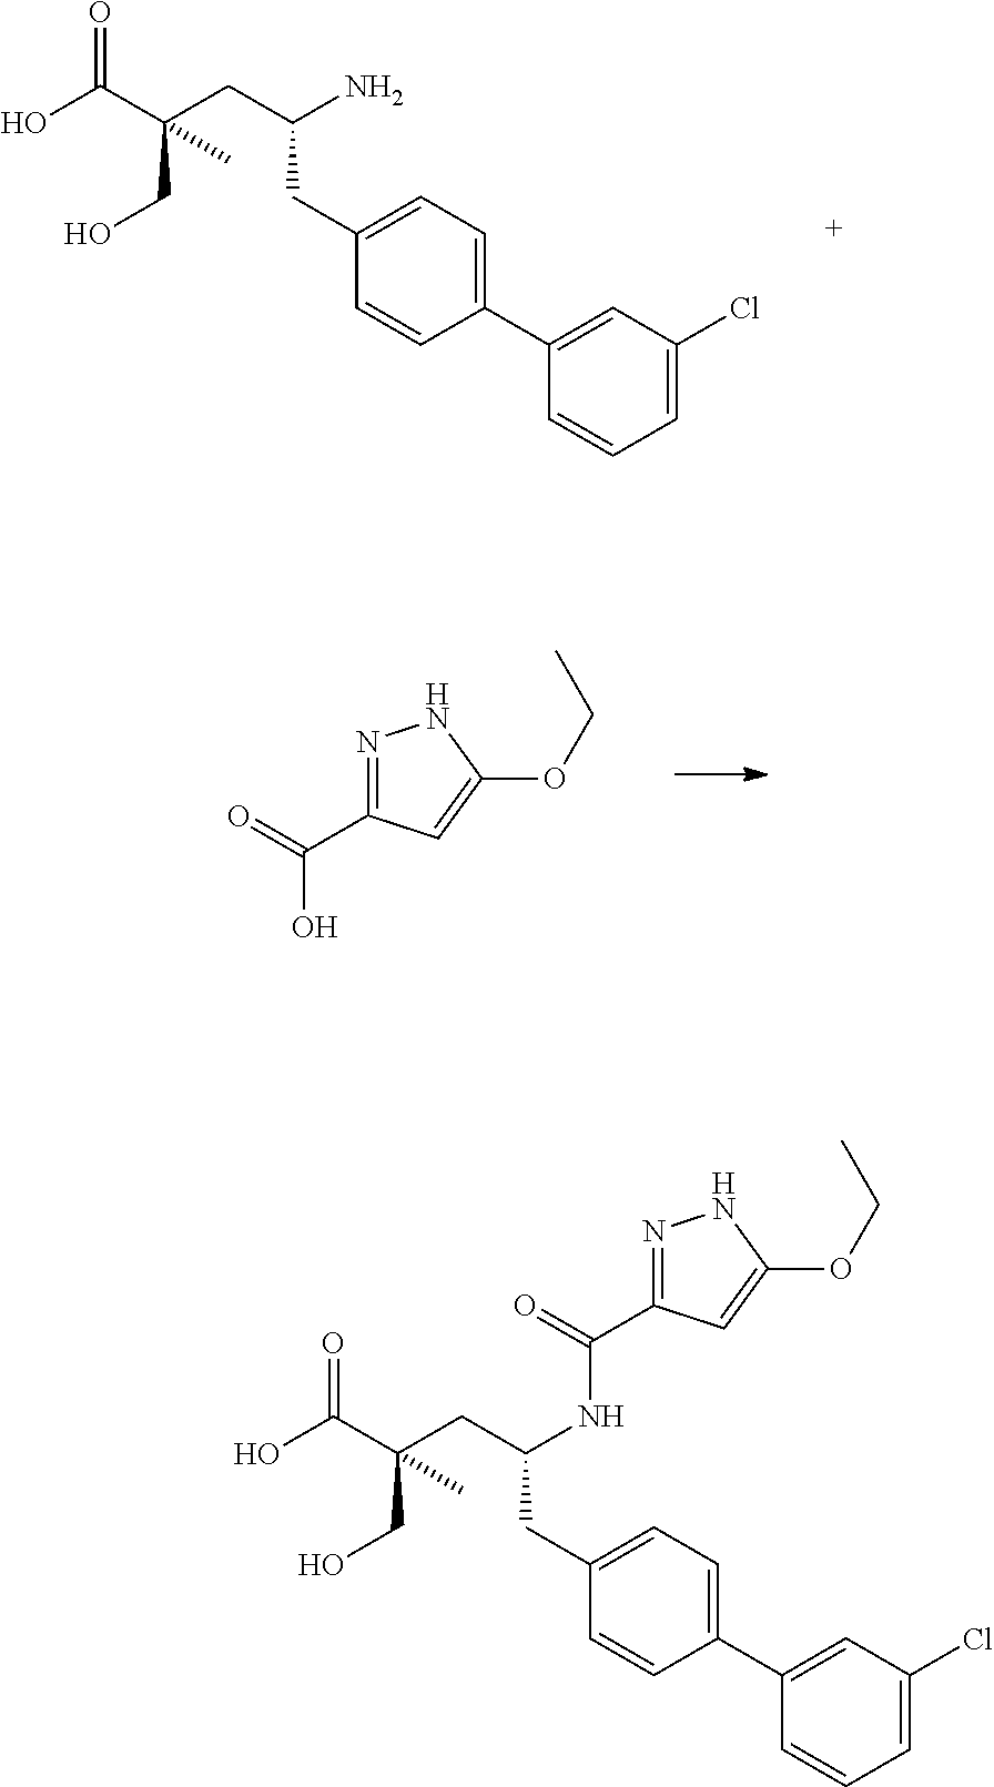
OC(C(CO)(CC(N)CC1=CC=C(C2=CC(Cl)=CC=C2)C=C1)C)=O.N1=C(C(=O)O)C=C(OCC)N1.OC(C(CO)(CC(NC(=O)C1=NNC(OCC)=C1)CC1=CC=C(C2=CC(Cl)=CC=C2)C=C1)C)=O
